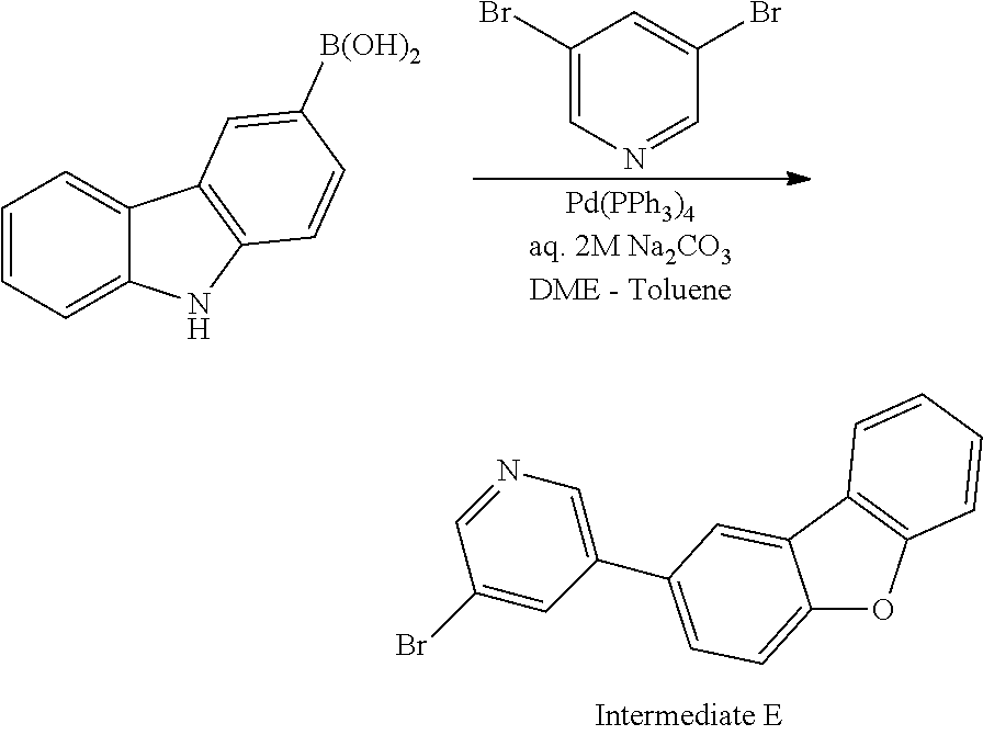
C12=CC=C(C3=CN=CC(Br)=C3)C=C1C1=C(O2)C=CC=C1.C1(Br)=CN=CC(Br)=C1.C1=CC=C2C(=C1)C1=C(N2)C=CC([B(OH)2])=C1
